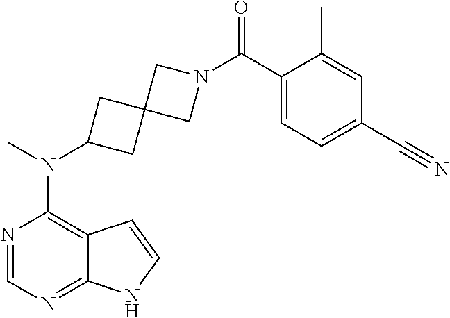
N1=CN=C2C(=C1N(C)C1CC3(C1)CN(C(C1=CC=C(C#N)C=C1C)=O)C3)C=CN2
